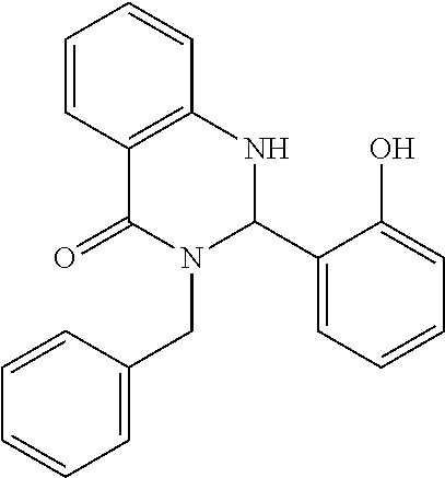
C1=CC2=C(C=C1)NC(C1=CC=CC=C1O)N(CC1=CC=CC=C1)C2=O
